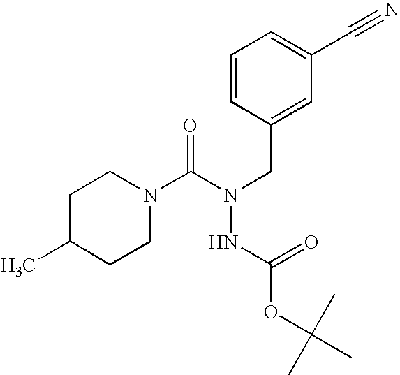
C1=CC(CN(C(N2CCC(C)CC2)=O)NC(=O)OC(C)(C)C)=CC(C#N)=C1
